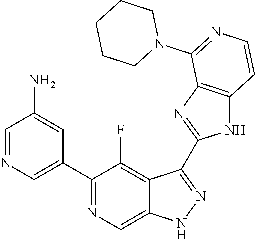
C1=NC=C(C2=NC=C3C(=C2F)C(C2=NC4=C(N2)C=CN=C4N2CCCCC2)=NN3)C=C1N
